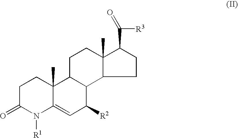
C1C(=O)N([R1])C2=CC([R2])C3C(C2(C)C1)CCC1(C)C3CCC1C([R3])=O
